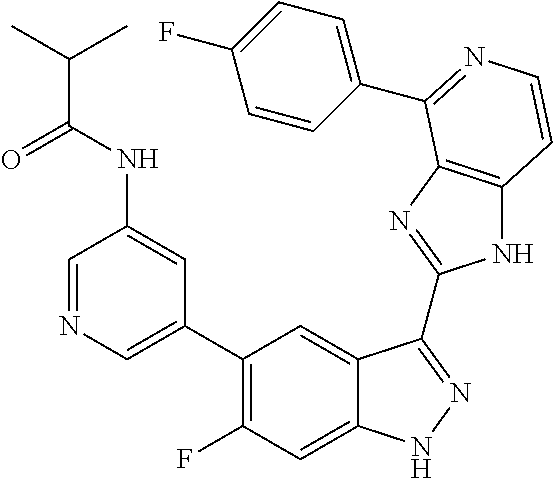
C1=C(C2=C(F)C=C3C(=C2)C(C2=NC4=C(N2)C=CN=C4C2=CC=C(F)C=C2)=NN3)C=C(NC(=O)C(C)C)C=N1
